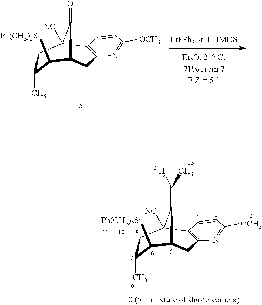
C12=C(N=C([OCH3])C=C1)CC1C([Ph(CH3)2Si])C(C)CC2([NC])C1=O.C12=C(N=C([OCH3])C=C1)CC1C([Ph(CH3)2Si])C(C)CC2([NC])C1=C(C)[H]
